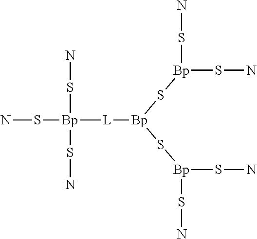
NS[Bp](SN)([L][Bp](S[Bp](SN)SN)S[Bp](SN)SN)SN
